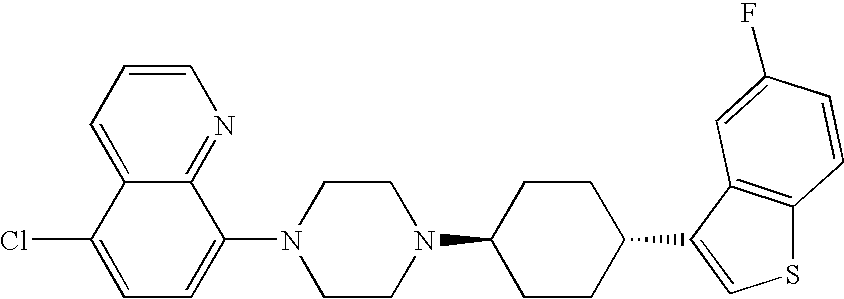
C1=CC=C2C(=N1)C(N1CCN(C3CCC(C4=CSC5=C4C=C(F)C=C5)CC3)CC1)=CC=C2Cl
